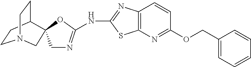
C1CC2CCN1CC21CN=C(NC2=NC3=C(S2)N=C(OCC2=CC=CC=C2)C=C3)O1
